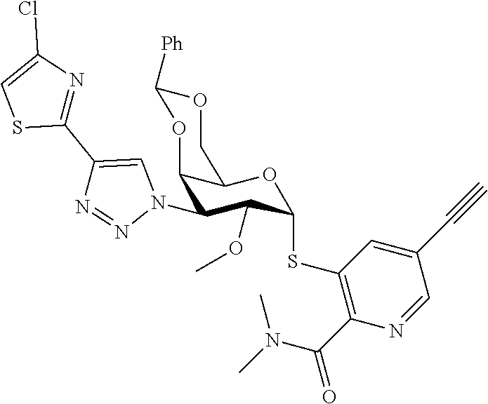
C12C(N3C=C(C4=NC(Cl)=CS4)N=N3)C(OC)C(SC3=C(C(N(C)C)=O)N=CC(C#C)=C3)OC1COC([Ph])O2
